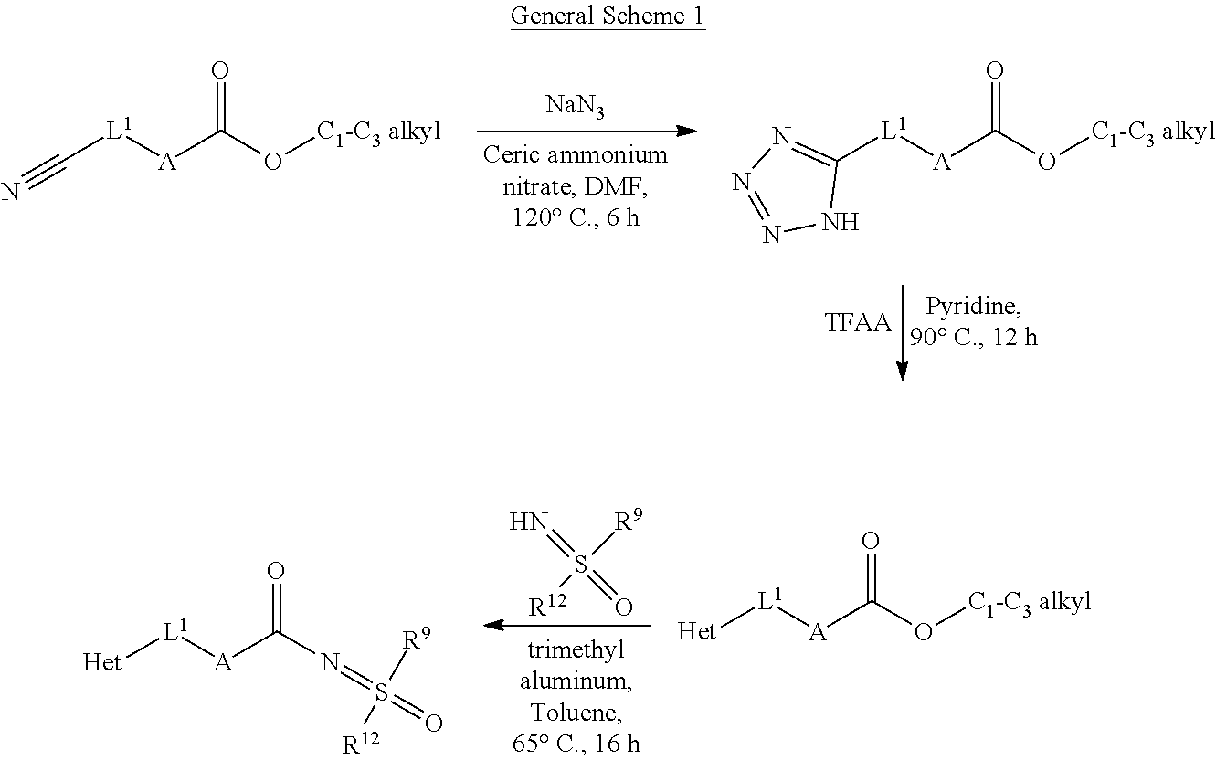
[C1-C3 alkyl]OC([A][L1]C#N)=O.[NaN3].[C1-C3 alkyl]OC([A][L1]C1=NN=NN1)=O.[TFAA].[C1-C3 alkyl]OC([A][L1][Het])=O.N=S(=O)([R9])[R12].N(C([A][L1][Het])=O)=S(=O)([R9])[R12]
